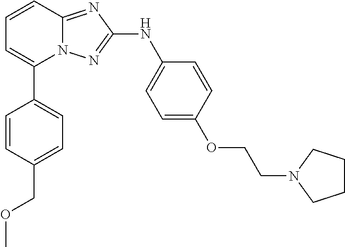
C1=CC2=NC(NC3=CC=C(OCCN4CCCC4)C=C3)=NN2C(C2=CC=C(COC)C=C2)=C1
